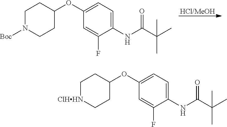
[HCl/MeOH].C1N([Boc])CCC(OC2=CC=C(NC(C(C)(C)C)=O)C(F)=C2)C1.C1[ClHHN]CCC(OC2=CC=C(NC(C(C)(C)C)=O)C(F)=C2)C1
